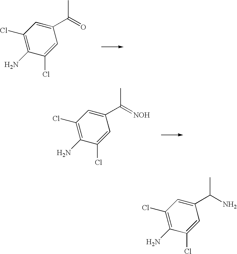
C1(C(=O)C)=CC(Cl)=C(N)C(Cl)=C1.C1(C(=[NOH])C)=CC(Cl)=C(N)C(Cl)=C1.C1(C(N)C)=CC(Cl)=C(N)C(Cl)=C1
